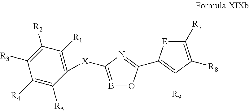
B1=C([X]C2=C([R1])C([R2])=C([R3])C([R4])=C2[R5])N=C(C2=C([R9])C([R8])=C([R7])[E]2)O1
